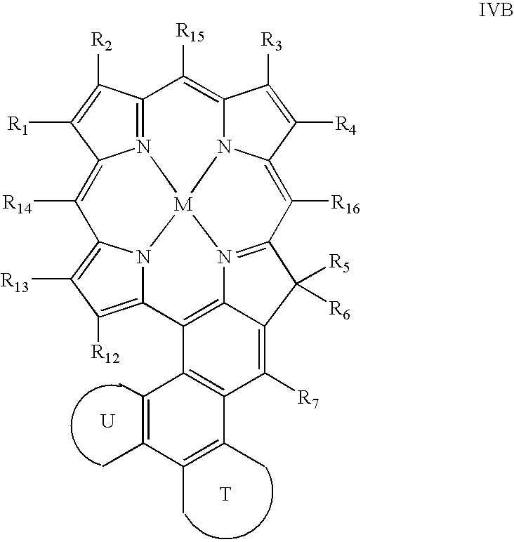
C12=N3C(=C([R14])C4=C([R13])C([R12])=C5N4[M]34N3C(=C1[R15])C([R3])=C([R4])C3=C([R16])C1=N4C3=C5C4=C(C([R7])=C3C1([R5])[R6])C(C)=C(C)C(C)=C4C)C([R1])=C2[R2].[T].[U]
